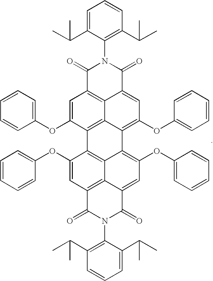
C1=C(C(C)C)C(N2C(=O)C3=C4C(=CC(OC5=CC=CC=C5)=C5C4=C(C(OC4=CC=CC=C4)=C3)C3=C4C5=C(OC5=CC=CC=C5)C=C5C4=C(C=C3OC3=CC=CC=C3)C(=O)N(C3=C(C(C)C)C=CC=C3C(C)C)C5=O)C2=O)=C(C(C)C)C=C1
